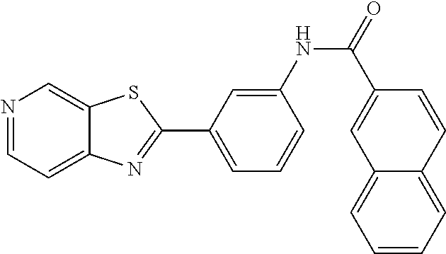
C1=C(NC(C2=CC3=CC=CC=C3C=C2)=O)C=CC=C1C1=NC2=CC=NC=C2S1
